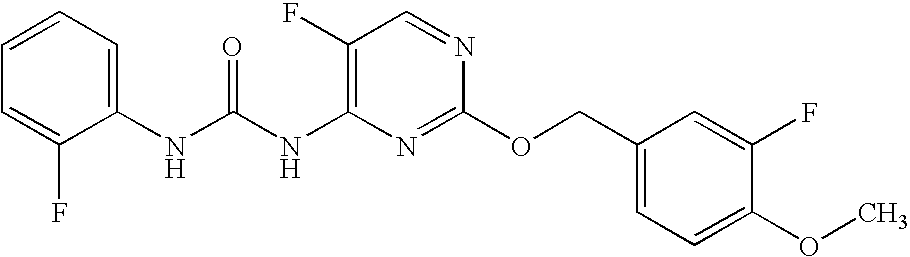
C1(F)=C(NC(NC2=CC=CC=C2F)=O)N=C(OCC2=CC=C(OC)C(F)=C2)N=C1
